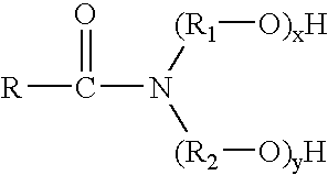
[R]C(=O)N([(R1][O)xH])[(R2][O)yH]
